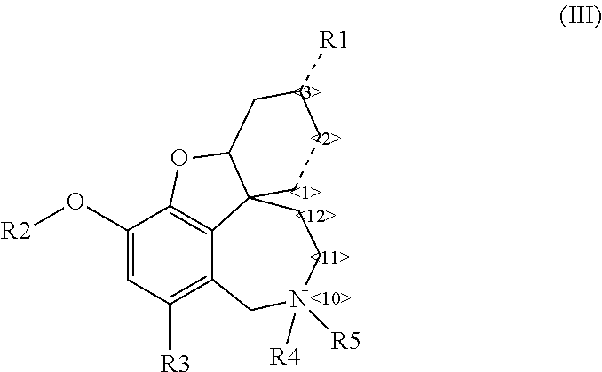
C1(O[R2])=CC([R3])=C2C3=C1OC1C3(CCC([R1])C1)CCN([R5])([R4])C2
